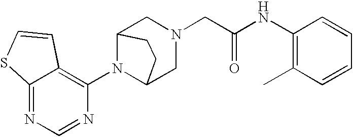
C12=NC=NC(N3C4CN(CC(NC5=C(C)C=CC=C5)=O)CC3CC4)=C1C=CS2
